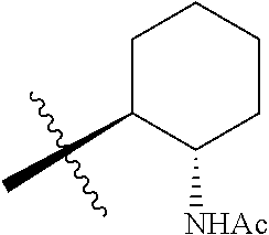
C1(C)C([NHAc])CCCC1
